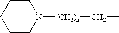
C1CCCCN1[(CH2)n]CC
